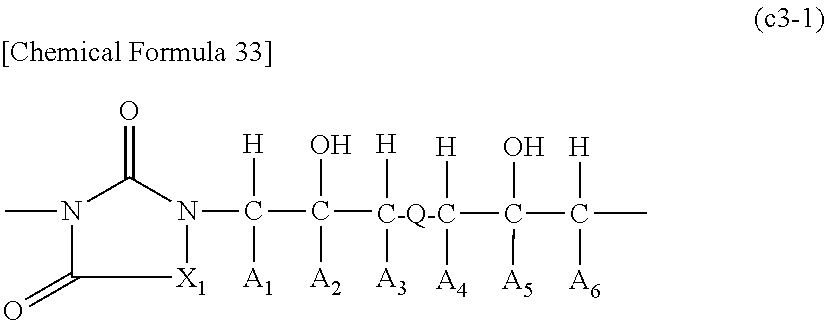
[X1]1N(C(C([A2])(O)[C-Q-C]([H])([A3])(C(C(C)([H])[A6])(O)[A5])([H])[A4])([H])[A1])C(=O)N(C)C1=O
